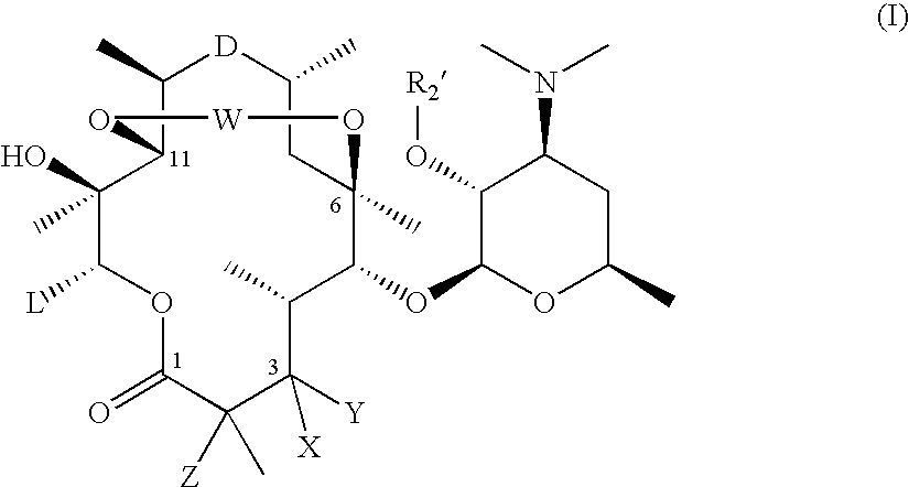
O1C(=O)C([Z])(C)C([Y])([X])C(C)C(OC2OC(C)CC(N(C)C)C2O[R2])C2(C)CC(C)[D]C(C)C(C(C)(O)C1[L])O[W]O2
